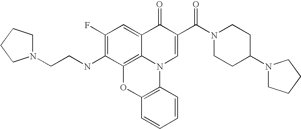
C1(F)=C(NCCN2CCCC2)C2=C3C(=C1)C(=O)C(C(N1CCC(N4CCCC4)CC1)=O)=CN3C1=C(O2)C=CC=C1
